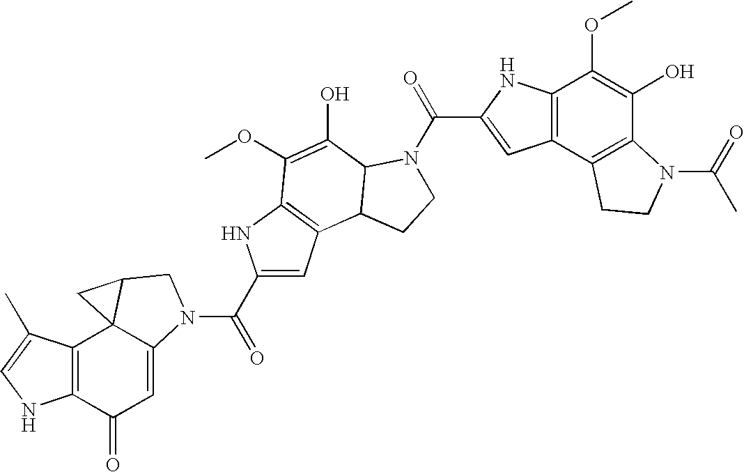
C12=C(C(=O)C=C3C14C(CN3C(C1=CC3=C(N1)C(OC)=C(O)C1C3CCN1C(=O)C1=CC3=C(N1)C(OC)=C(O)C1=C3CCN1C(C)=O)=O)C4)NC=C2C
